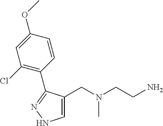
C1=C(CN(CCN)C)C(C2=C(Cl)C=C(OC)C=C2)=NN1
